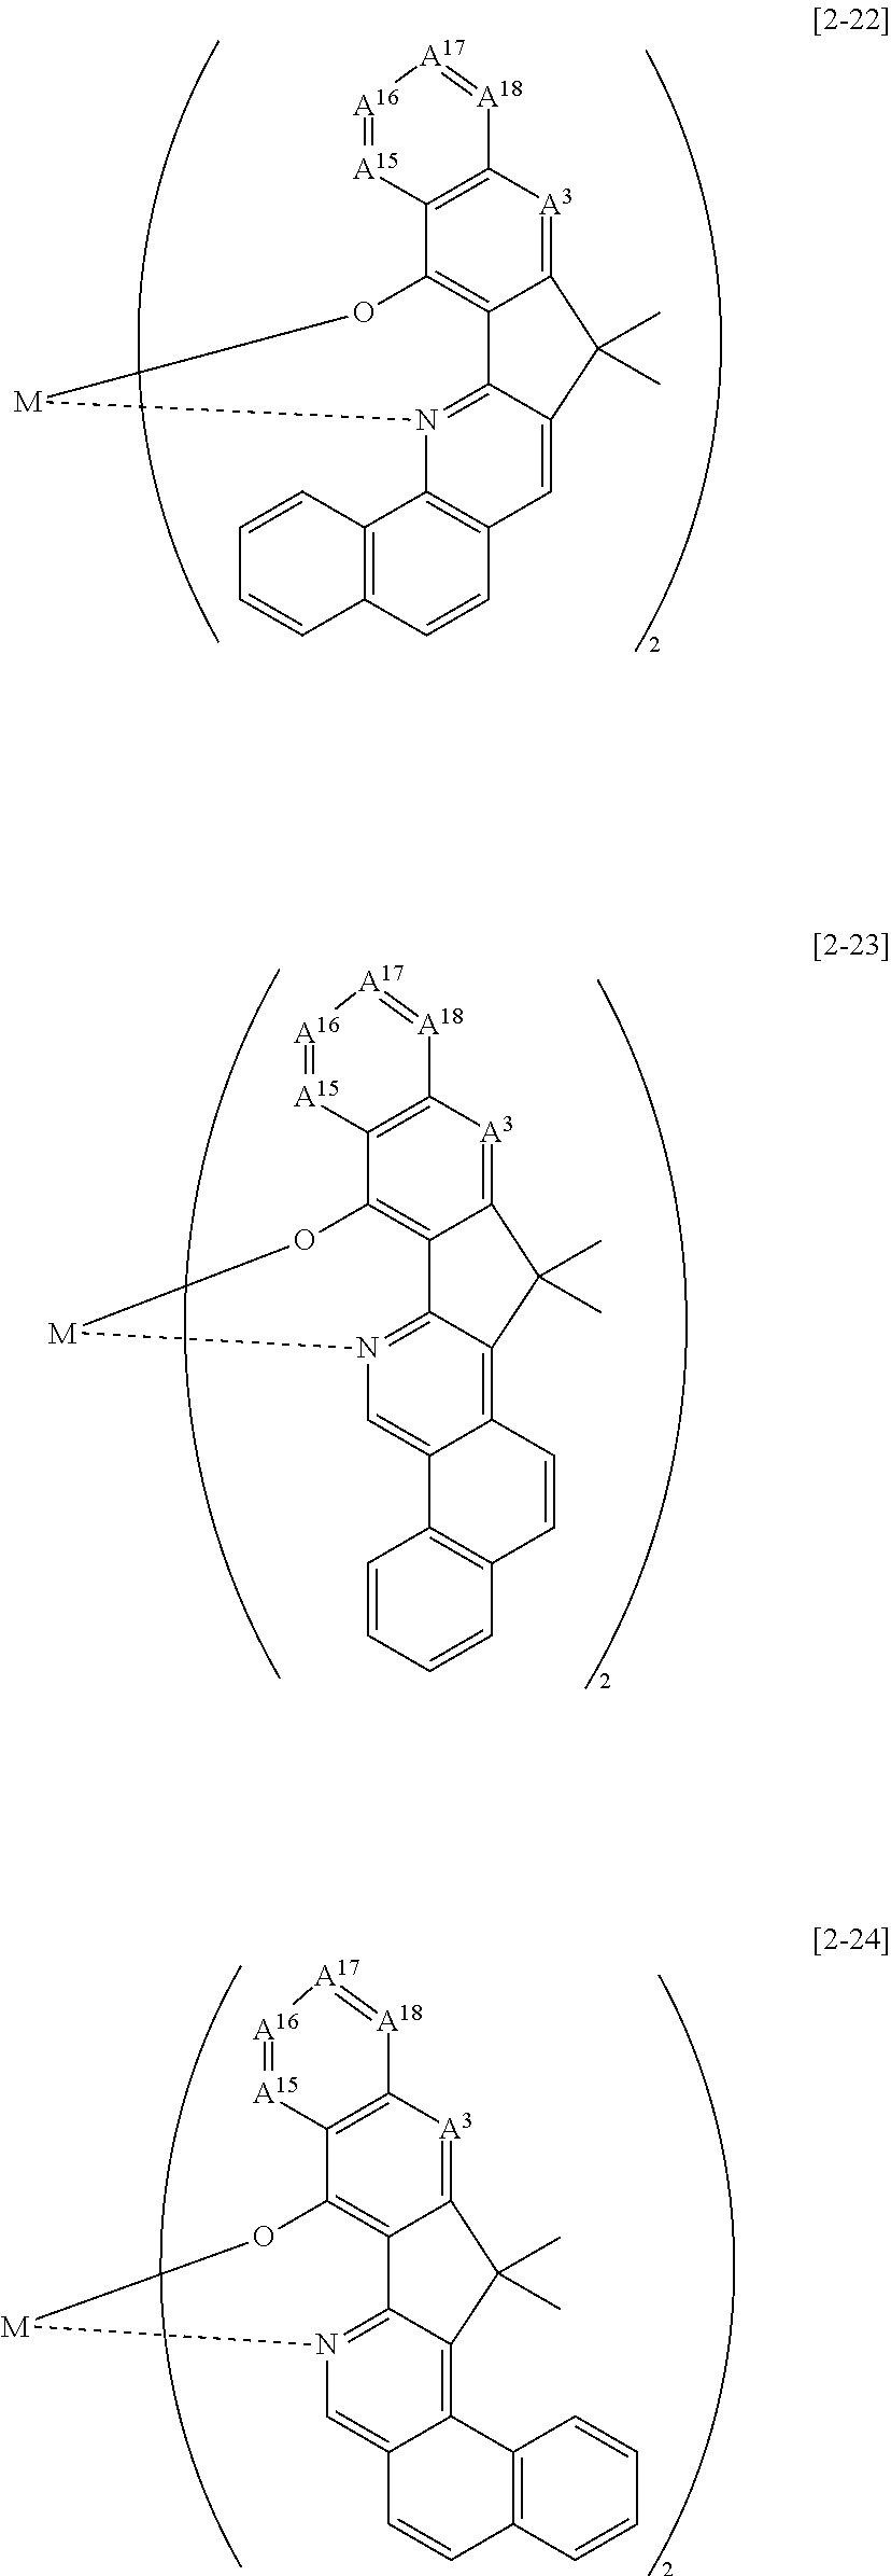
C12=[A3]C3=C(C4=C1C1=N(C5=C(C=C1C2(C)C)C=CC1=C5C=CC=C1)[M]O4)[A15]=[A16][A17]=[A18]3.C12=[A3]C3=C(C4=C1C1=N(C=C5C(=C1C2(C)C)C=CC1=C5C=CC=C1)[M]O4)[A15]=[A16][A17]=[A18]3.C12=[A3]C3=C(C4=C1C1=N(C=C5C(=C1C2(C)C)C1=C(C=C5)C=CC=C1)[M]O4)[A15]=[A16][A17]=[A18]3
